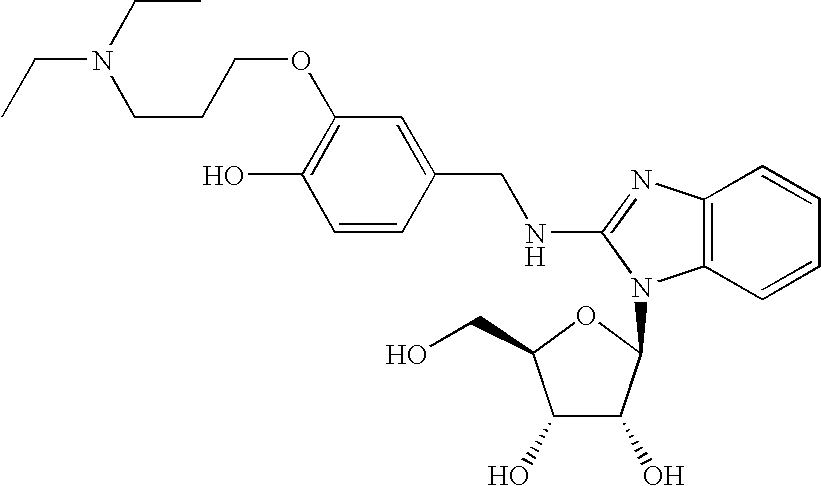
C1(O)=C(OCCCN(CC)CC)C=C(CNC2=NC3=C(C=CC=C3)N2C2C(O)C(O)C(CO)O2)C=C1
